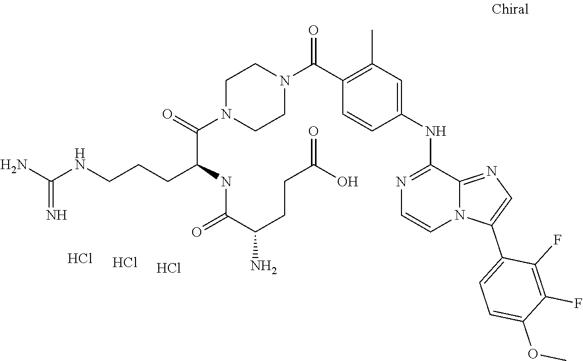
O(C)C1=CC=C(C2=CN=C3N2C=CN=C3NC2=CC(C)=C(C(N3CCN(C(C(CCCNC(N)=N)NC(=O)C(CCC(=O)O)N)=O)CC3)=O)C=C2)C(F)=C1F.Cl.Cl.Cl
